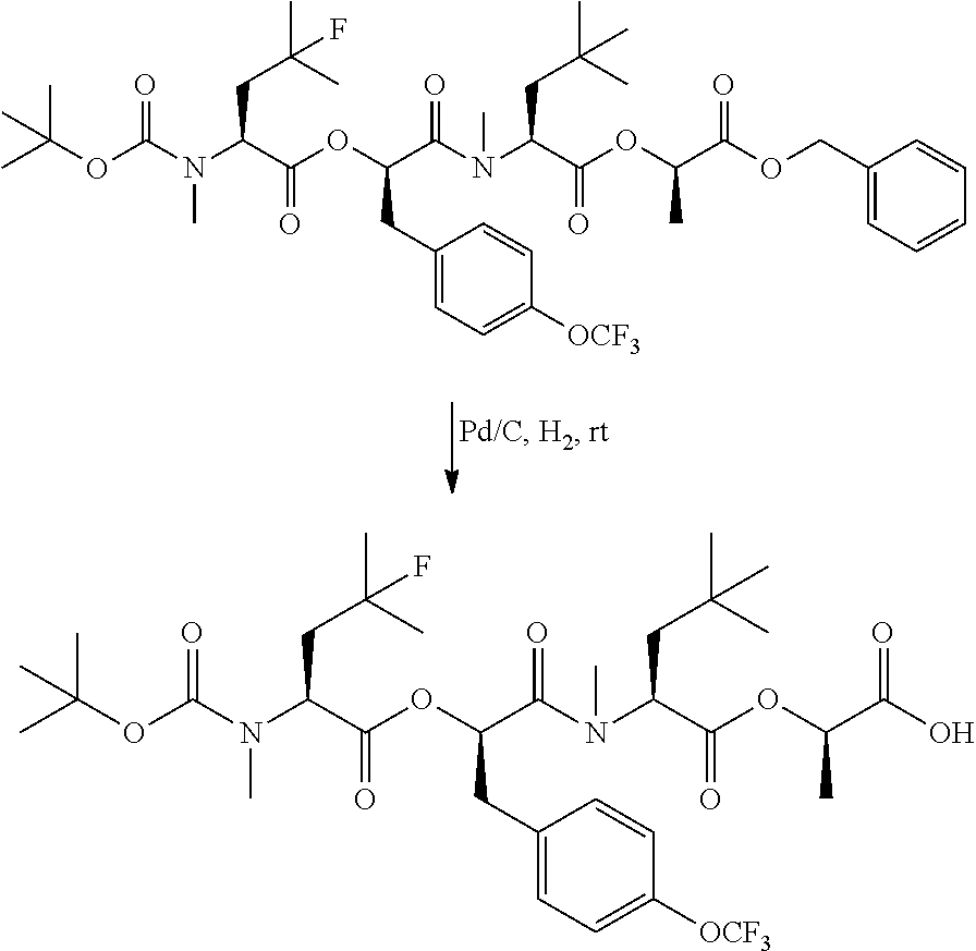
CC(OC(N(C(C(OC(C(N(C)C(C(OC(C(OCC1=CC=CC=C1)=O)C)=O)CC(C)(C)C)=O)CC1=CC=C([OCF3])C=C1)=O)CC(C)(C)F)C)=O)(C)C.CC(OC(N(C(C(OC(C(N(C)C(C(OC(C(O)=O)C)=O)CC(C)(C)C)=O)CC1=CC=C([OCF3])C=C1)=O)CC(C)(C)F)C)=O)(C)C
